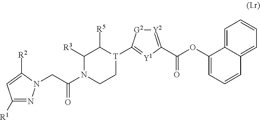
C1=CC=C2C(=C1)C(OC(C1=[Y2][G2]C([T]3CCN(C(CN4N=C([R1])C=C4[R2])=O)C([R3])C3[R5])=[Y1]1)=O)=CC=C2
